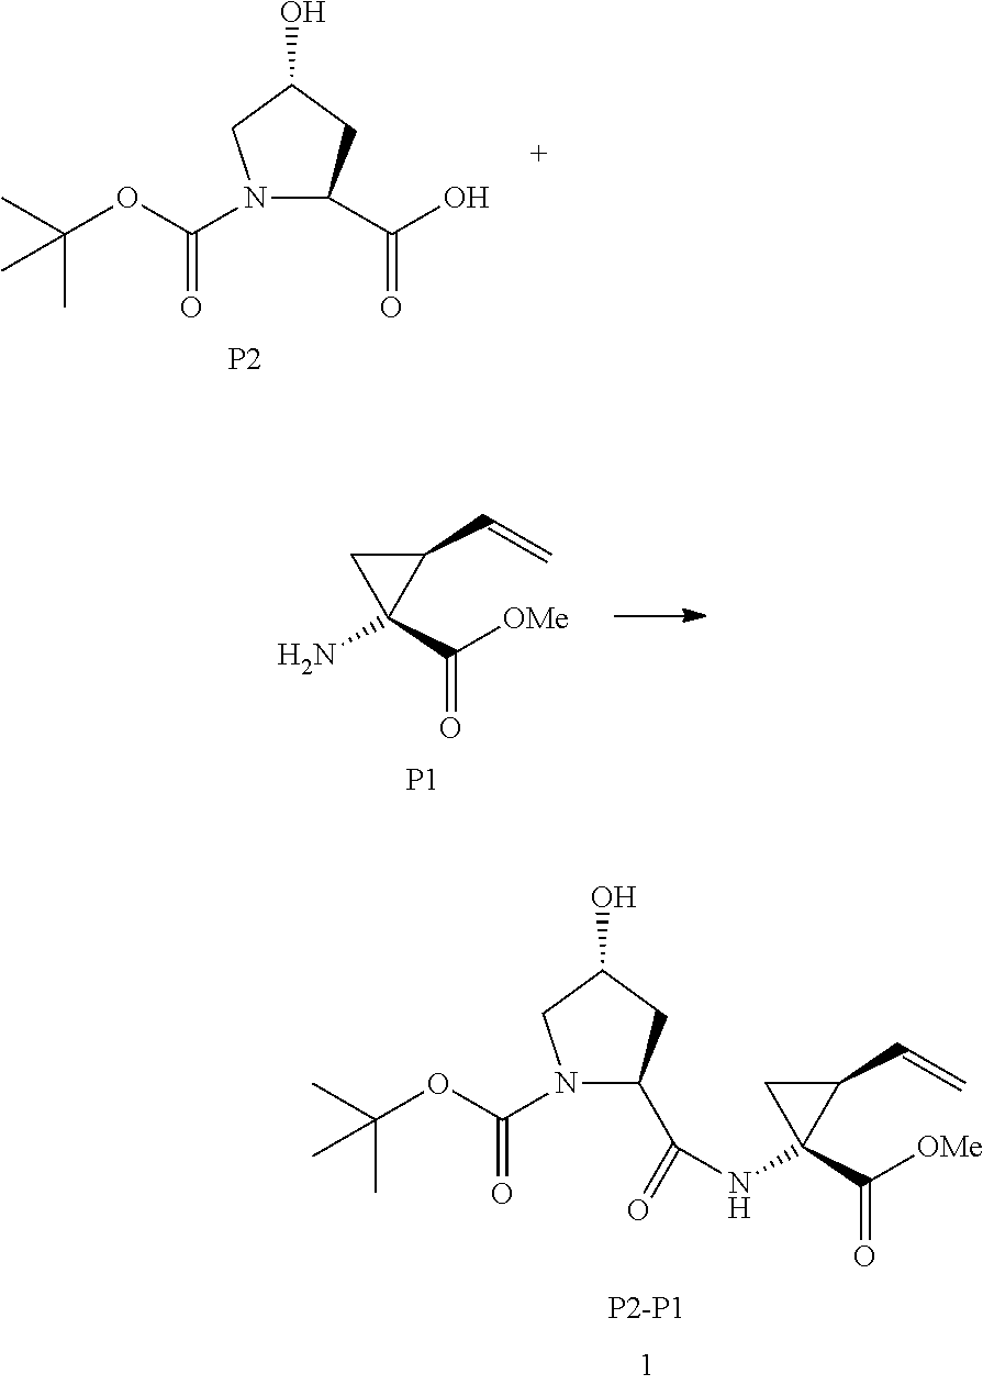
N1(C(OC(C)(C)C)=O)C(C(O)=O)CC(O)C1.[P2].C1(C=C)CC1(N)C([OMe])=O.[P1].C1(C=C)CC1(C([OMe])=O)NC(C1N(C(OC(C)(C)C)=O)CC(O)C1)=O.[P2-P1]
